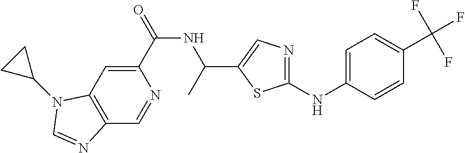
C1(C(=O)NC(C)C2=CN=C(NC3=CC=C(C(F)(F)F)C=C3)S2)=CC2=C(C=N1)N=CN2C1CC1
